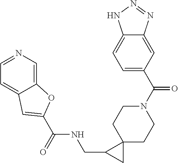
N1=CC=C2C(=C1)OC(C(NCC1CC13CCN(C(C1=CC=C4C(=C1)N=NN4)=O)CC3)=O)=C2
